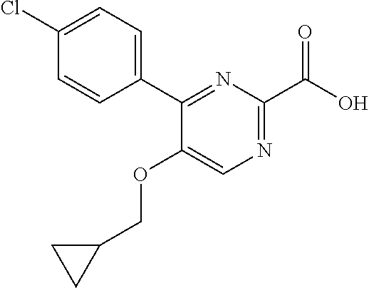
C1(C2=CC=C(Cl)C=C2)=NC(C(O)=O)=NC=C1OCC1CC1
